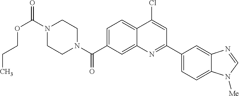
N1(C(OCCC)=O)CCN(C(=O)C2=CC=C3C(=C2)N=C(C2=CC=C4C(=C2)N=CN4[Me])C=C3Cl)CC1
